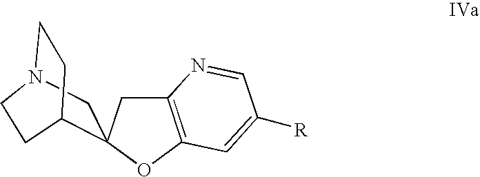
C12=C(OC3(C1)CN1CCC3CC1)C=C([R])C=N2
